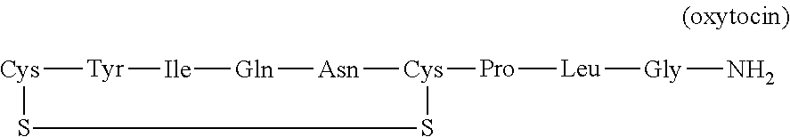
[Cys]1[Tyr][Ile][Gln][Asn][Cys]([Pro][Leu][Gly]N)SS1
